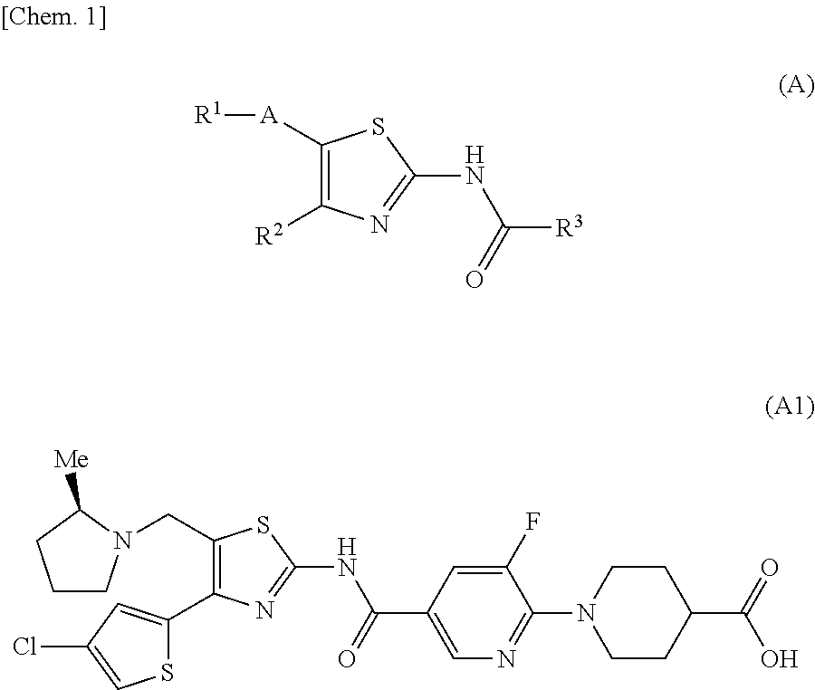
C1([A][R1])=C([R2])N=C(NC([R3])=O)S1.C1(CN2CCCC2[Me])=C(C2=CC(Cl)=CS2)N=C(NC(C2=CN=C(N3CCC(C(=O)O)CC3)C(F)=C2)=O)S1
